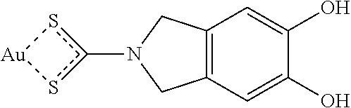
N1(c2s[Au]s2)CC2=C(C1)C=C(O)C(O)=C2
